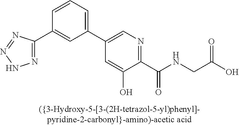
C1(C2=CN=C(C(NCC(O)=O)=O)C(O)=C2)=CC=CC(C2=NNN=N2)=C1
